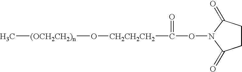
C1CC(=O)N(OC(=O)[CH2CH2CH2]O[(OCH2CH2)n]C)C1=O
